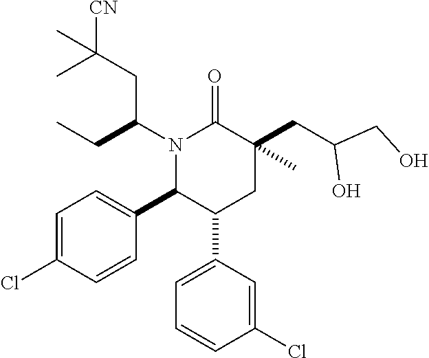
N1(C(CC)CC([CN])(C)C)C(C2=CC=C(Cl)C=C2)C(C2=CC=CC(Cl)=C2)CC(CC(O)CO)(C)C1=O
